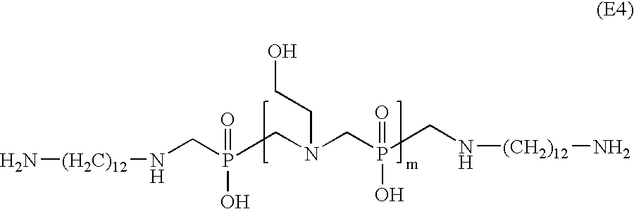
N[(H2C)12]NCP(=O)(O)CN(CCO)CP(O)(=O)CN[(CH2)12]N
